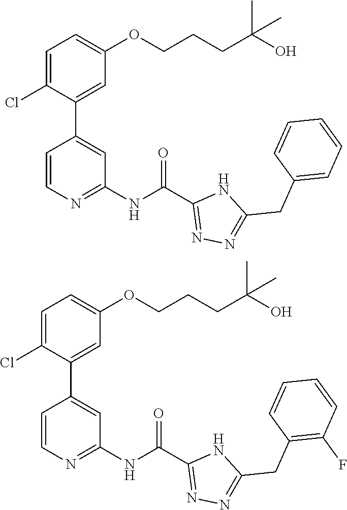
C1=C(Cl)C(C2=CC(NC(C3=NN=C(CC4=C(F)C=CC=C4)N3)=O)=NC=C2)=CC(OCCCC(O)(C)C)=C1.C1=C(Cl)C(C2=CC(NC(C3=NN=C(CC4=CC=CC=C4)N3)=O)=NC=C2)=CC(OCCCC(O)(C)C)=C1
